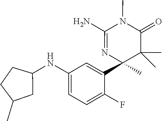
C1(NC2CCC(C)C2)=CC=C(F)C(C2(C)C(C)(C)C(=O)N(C)C(N)=N2)=C1
